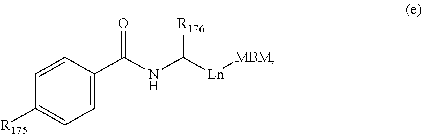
[Ln]([MBM])C(NC(C1=CC=C([R175])C=C1)=O)[R176]
